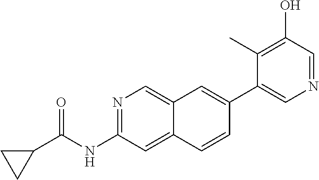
N1=C(NC(C2CC2)=O)C=C2C(=C1)C=C(C1=CN=CC(O)=C1C)C=C2
